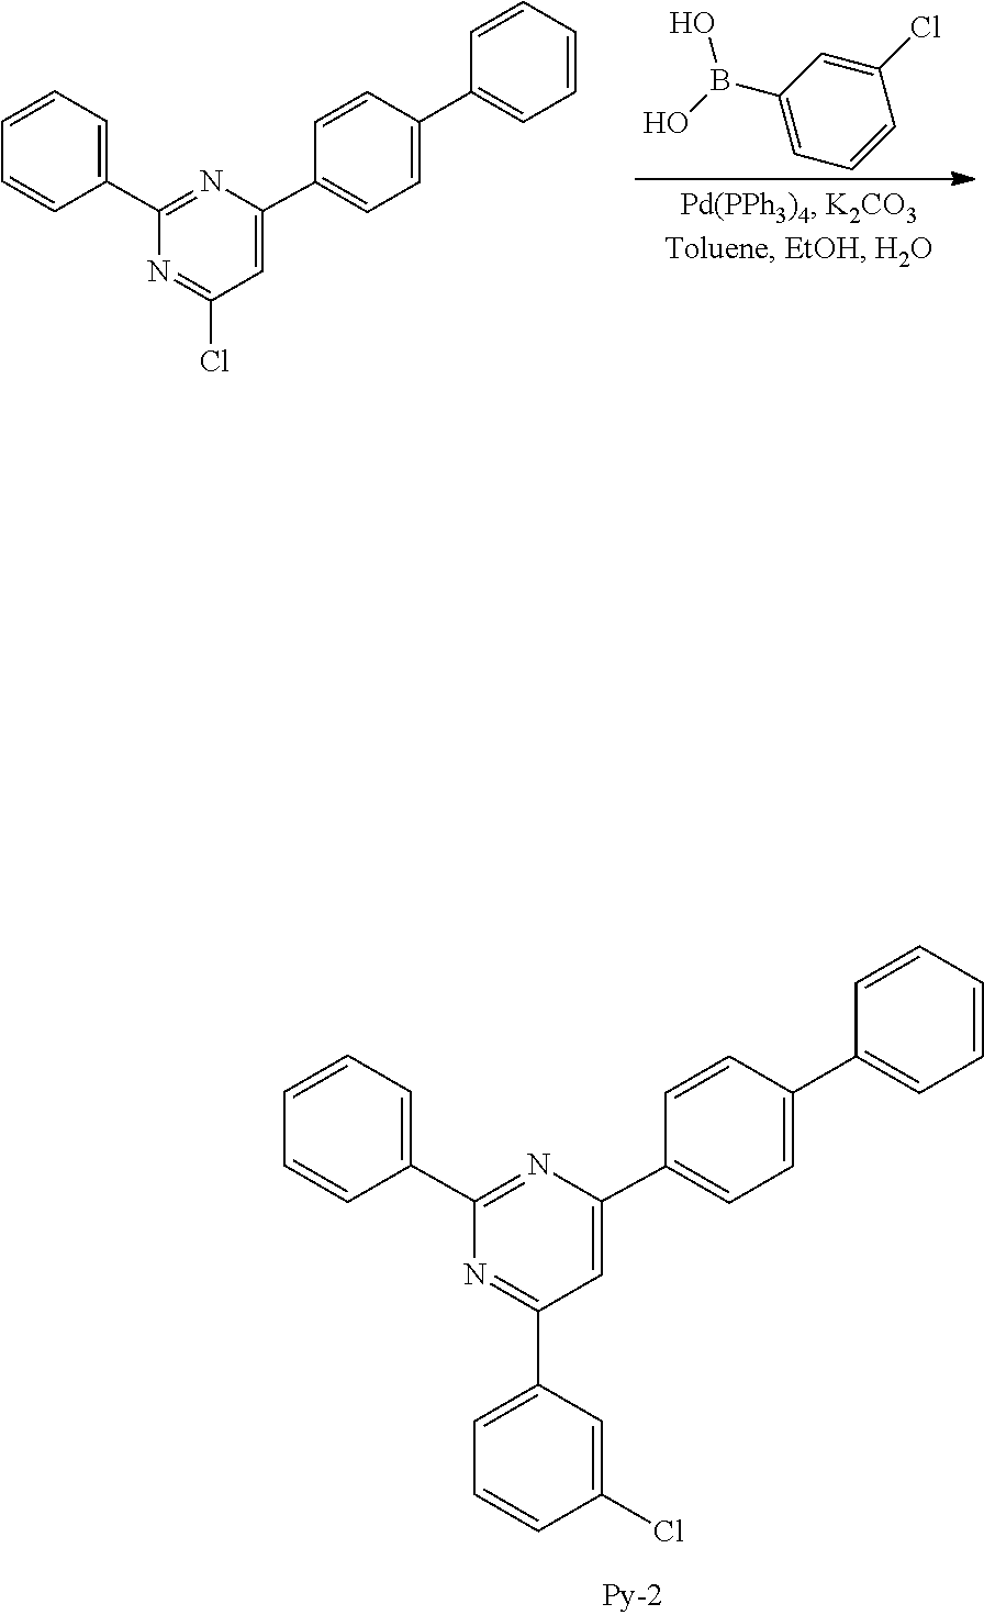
C1=C(Cl)C=CC=C1B(O)O.C1=CC(C2=NC(C3=CC=C(C4=CC=CC=C4)C=C3)=CC(Cl)=N2)=CC=C1.C1=CC(C2=NC(C3=CC=C(C4=CC=CC=C4)C=C3)=CC(C3=CC=CC(Cl)=C3)=N2)=CC=C1
